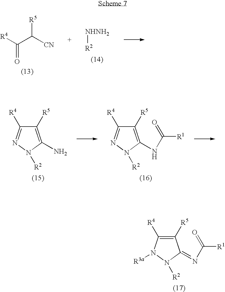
[R4]C(C([CN])[R5])=O.[NHNH2][R2].C1([R5])=C([R4])N([R3a])N([R2])C1=NC([R1])=O.C1([R5])=C(NC([R1])=O)N([R2])N=C1[R4].C1([R5])=C(N)N([R2])N=C1[R4]
